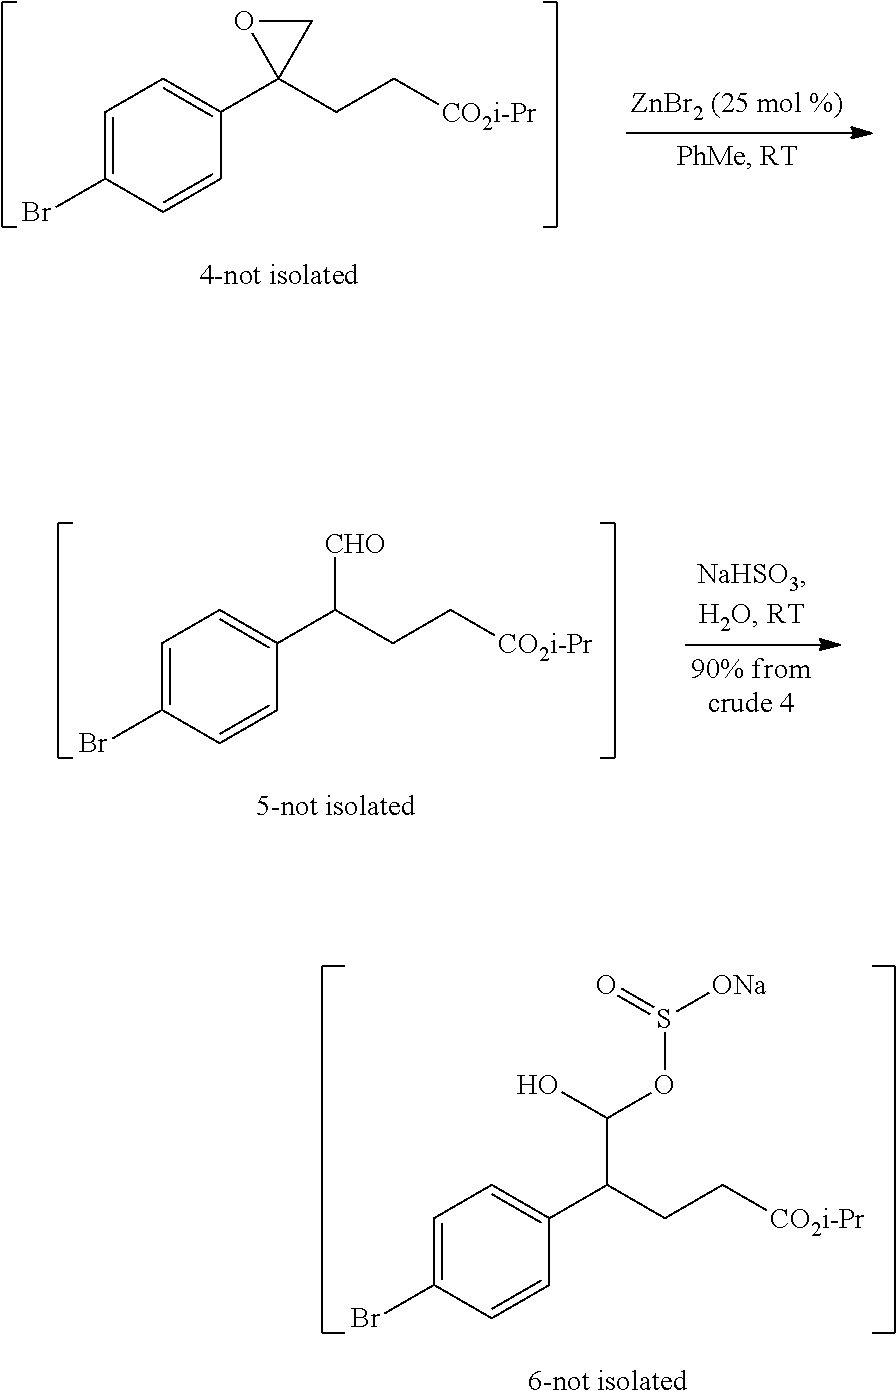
C1=C(Br)C=CC(C2(CC[CO2i-Pr])CO2)=C1.C1=C(Br)C=CC(C(CC[CO2i-Pr])[CHO])=C1.C1=C(Br)C=CC(C(CC[CO2i-Pr])C(O)OS([ONa])=O)=C1
